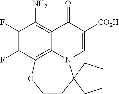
FC1=C(F)C(N)=C2C3=C1OCCC1(N3C=C([CO2H])C2=O)CCCC1
